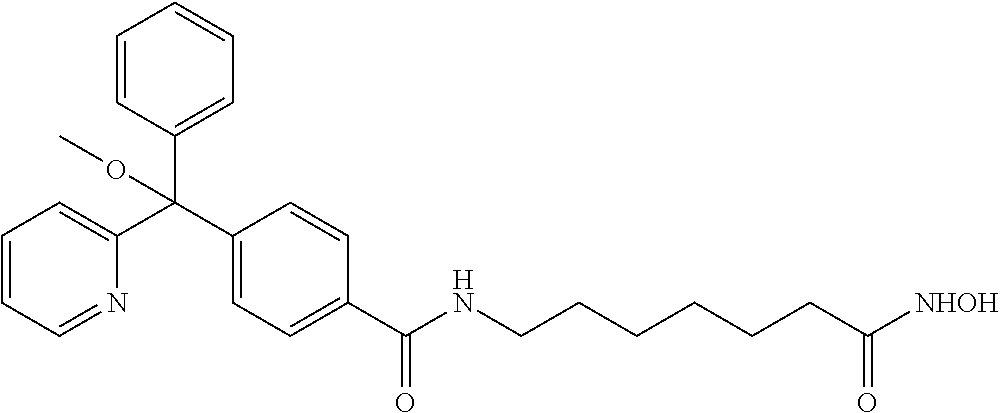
C1=CC=C(C(C2=CC=C(C(NCCCCCCC([NHOH])=O)=O)C=C2)(C2=CC=CC=C2)OC)N=C1
